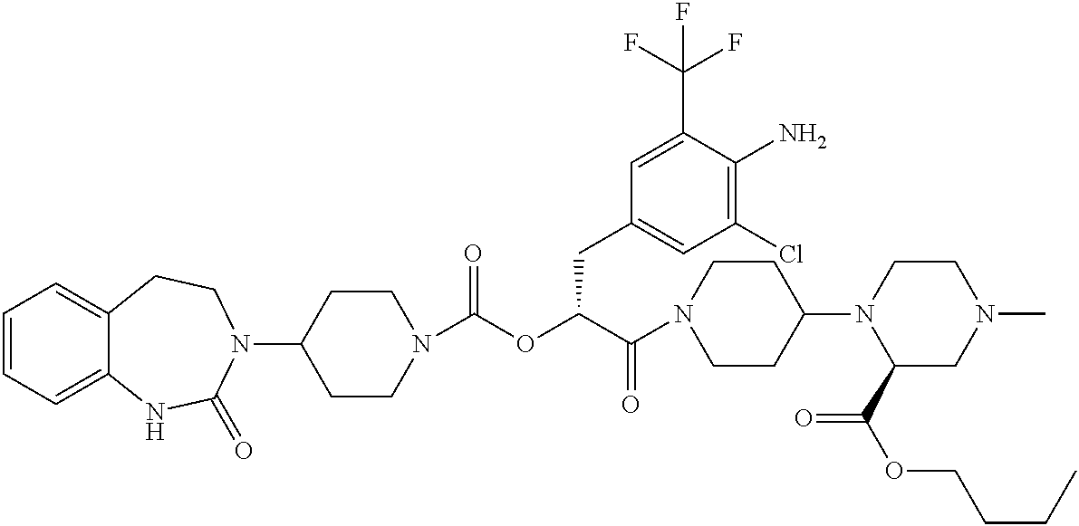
C1=CC=C2C(=C1)CCN(C1CCN(C(OC(C(N3CCC(N4C(C(OCCCC)=O)CN(C)CC4)CC3)=O)CC3=CC(Cl)=C(N)C(C(F)(F)F)=C3)=O)CC1)C(=O)N2
